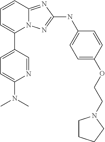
C1=CC2=NC(NC3=CC=C(OCCN4CCCC4)C=C3)=NN2C(C2=CC=C(N(C)C)N=C2)=C1
